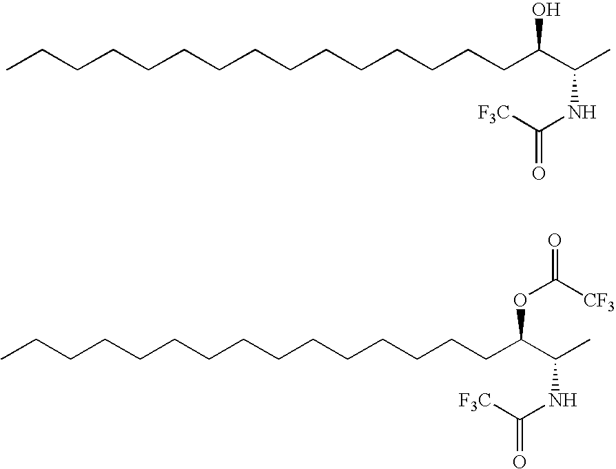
CCCCCCCCCCCCCCCC(C(C)NC(=O)[F3C])O.CCCCCCCCCCCCCCCC(C(C)NC(=O)[F3C])OC([CF3])=O
